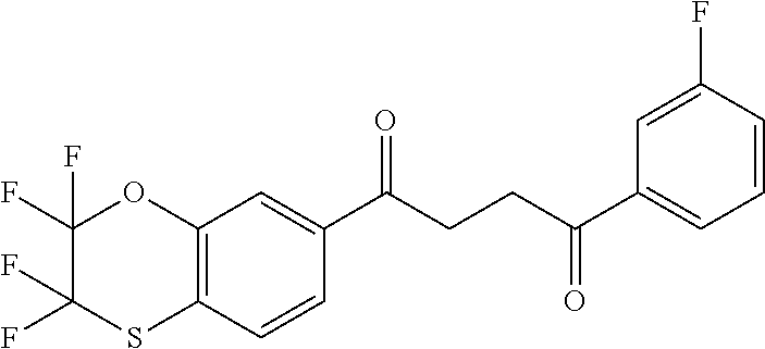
C12=C(C=CC(C(CCC(C3=CC=CC(F)=C3)=O)=O)=C1)SC(F)(F)C(F)(F)O2
